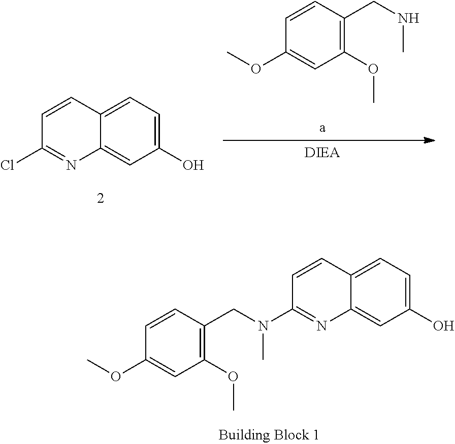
C1=CC(CN(C)C2=NC3=CC(O)=CC=C3C=C2)=C(OC)C=C1OC.C1=CC2=CC=C(O)C=C2N=C1Cl.C1=CC(CNC)=C(OC)C=C1OC
